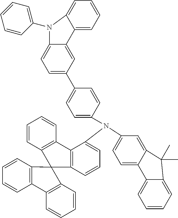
C12=CC=C(N(C3=CC=CC4=C3C3=C(C=CC=C3)C43C4=C(C=CC=C4)C4=C3C=CC=C4)C3=CC=C(C4=CC=C5C(=C4)C4=CC=CC=C4N5C4=CC=CC=C4)C=C3)C=C1C(C)(C)C1=CC=CC=C21
